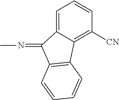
C1=C2C(=C([CN])C=C1)C1=C(C2=NC)C=CC=C1
